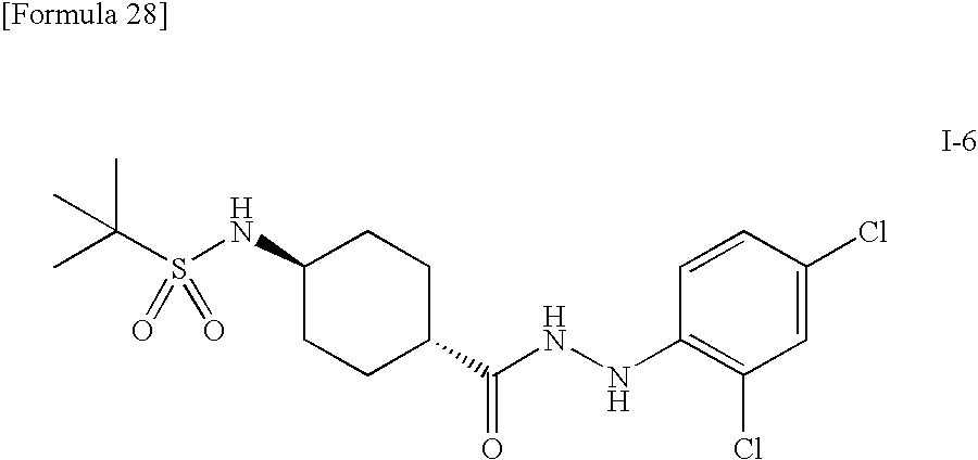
CC(S(NC1CCC(C(NNC2=C(Cl)C=C(Cl)C=C2)=O)CC1)(=O)=O)(C)C
